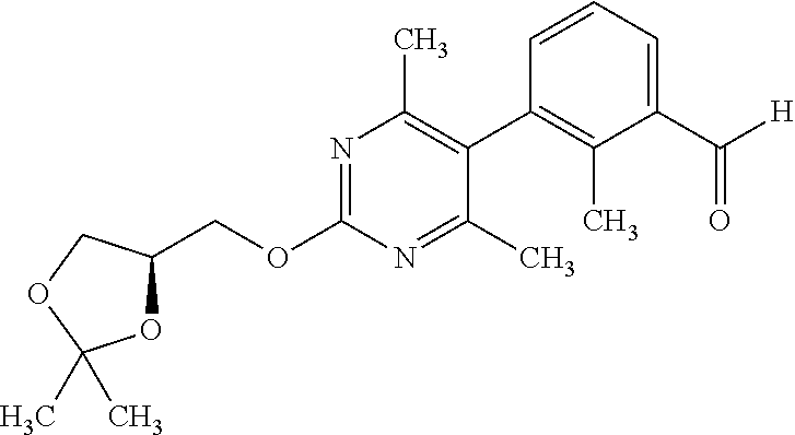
C(OC1=NC(C)=C(C2=C(C)C(C([H])=O)=CC=C2)C(C)=N1)C1OC(C)(C)OC1
